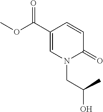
COC(C1=CN(CC(O)C)C(=O)C=C1)=O
